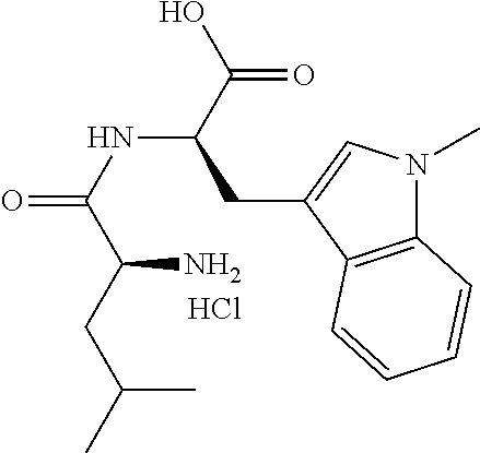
C12=C(C(CC(NC(=O)C(CC(C)C)N)C(O)=O)=CN1C)C=CC=C2.Cl
